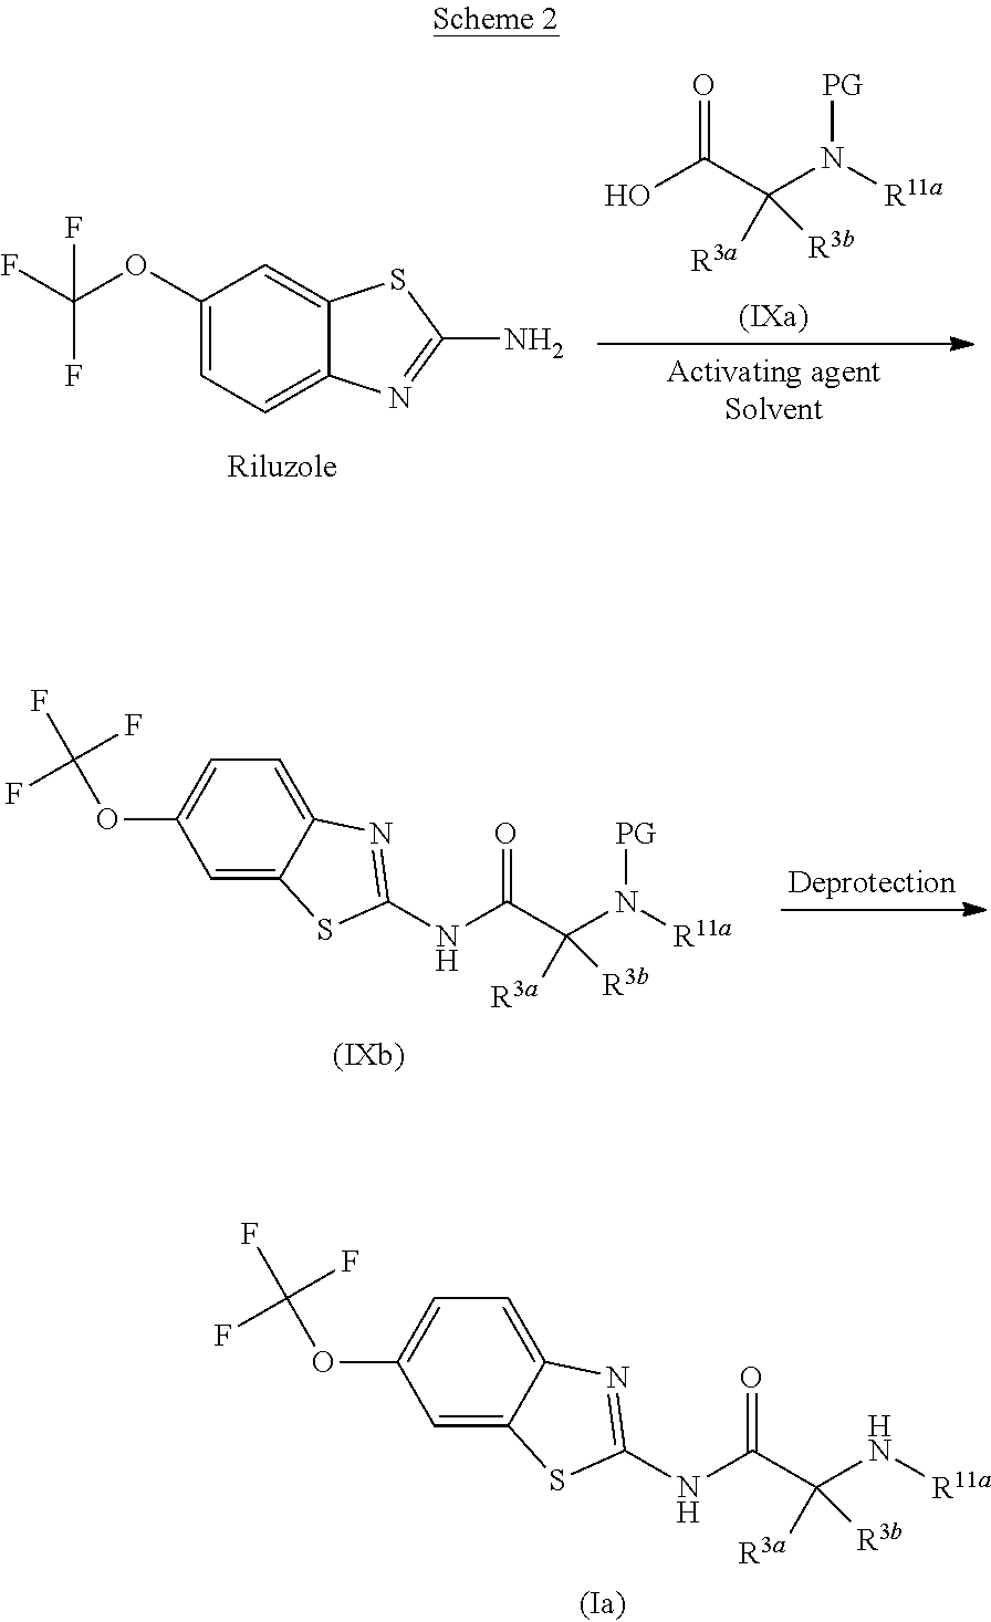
N(C(C(N([R11a])[PG])([R3a])[R3b])=O)C1=NC2=CC=C(OC(F)(F)F)C=C2S1.N(C(C(N[R11a])([R3a])[R3b])=O)C1=NC2=CC=C(OC(F)(F)F)C=C2S1.OC(C(N([R11a])[PG])([R3a])[R3b])=O.C1(OC(F)(F)F)=CC=C2C(=C1)SC(N)=N2
